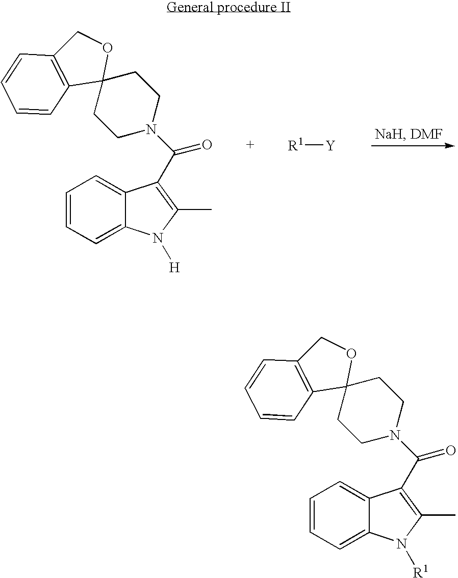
C1=C2C(=CC=C1)C(C(N1CCC3(CC1)OCC1=C3C=CC=C1)=O)=C(C)N2[R1].C1=C2C(=CC=C1)C(C(N1CCC3(CC1)OCC1=C3C=CC=C1)=O)=C(C)N2[H].[R1][Y]
